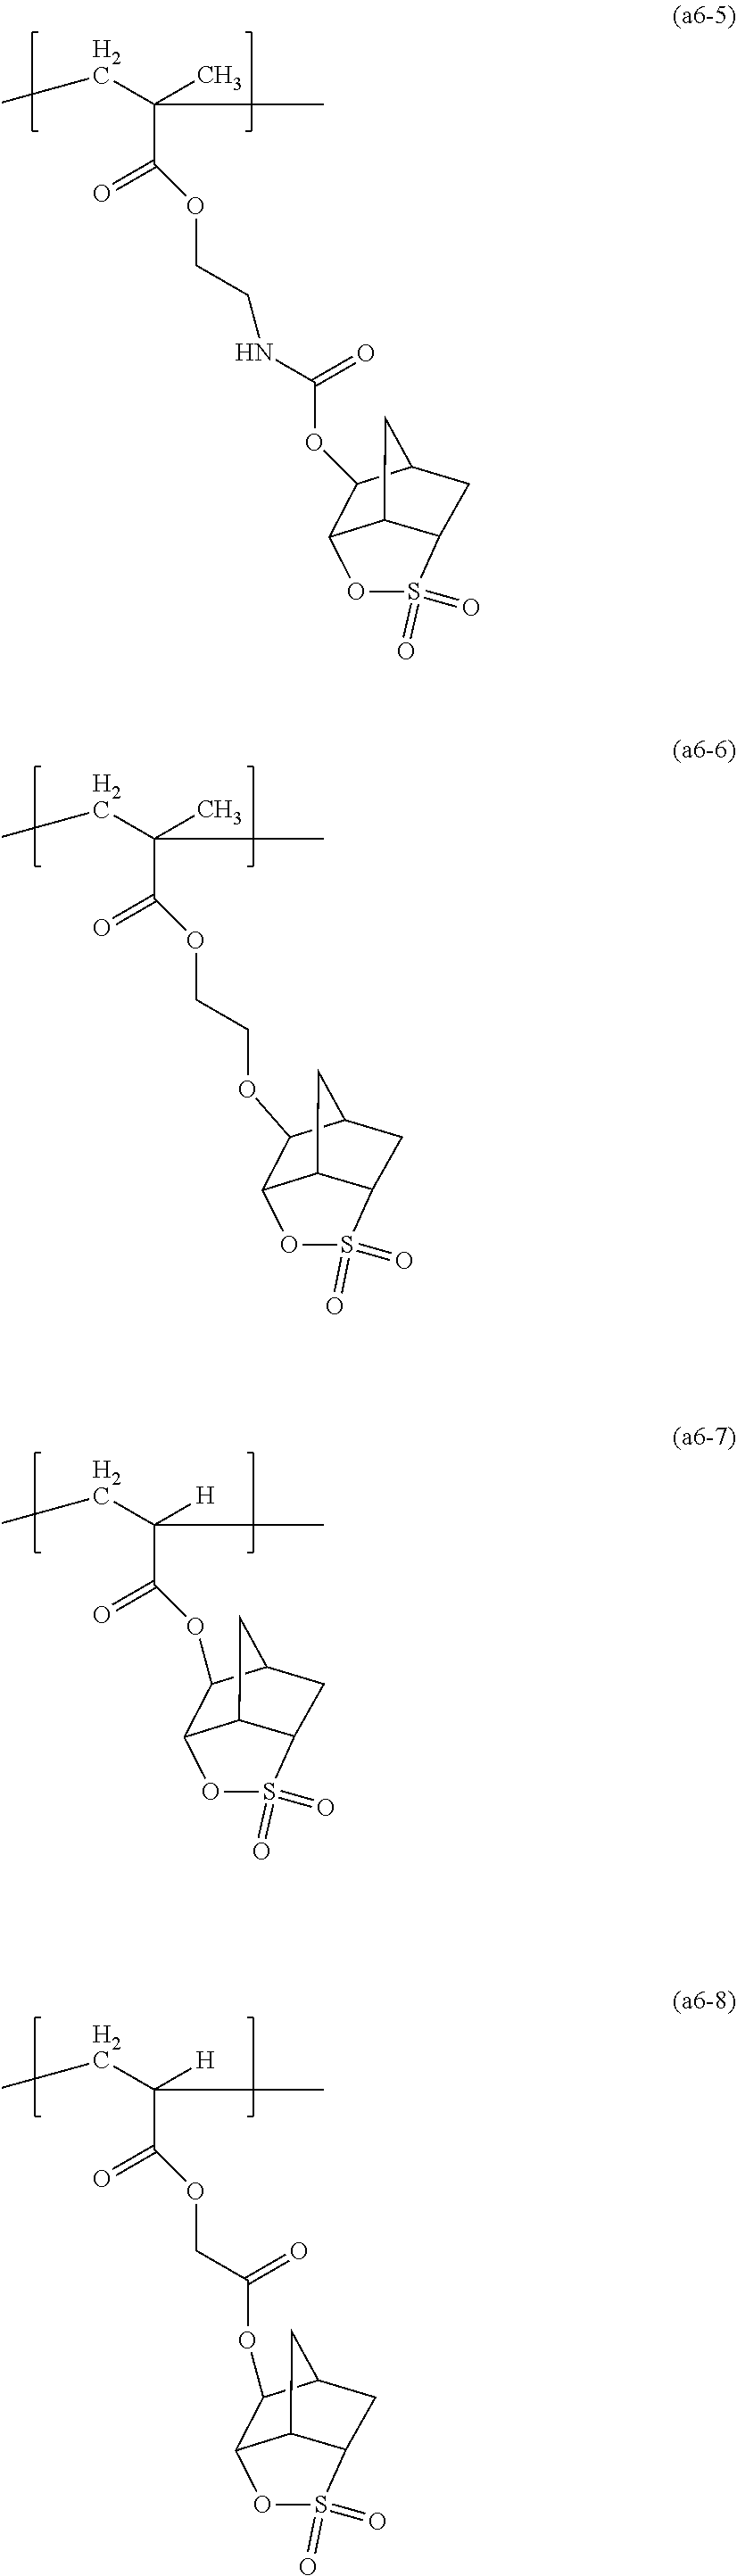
O(C(=O)C(CC)(C)C)CCNC(=O)OC1C2OS(=O)(=O)C3CC1CC23.O(C(=O)C(CC)(C)C)CCOC1C2OS(=O)(=O)C3CC1CC23.C12OS(=O)(=O)C3CC(C1OC(=O)C(CC)([H])C)CC23.O(C(=O)C(CC)([H])C)CC(=O)OC1C2OS(=O)(=O)C3CC1CC23
